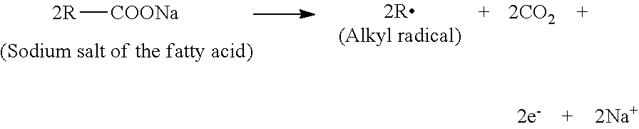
[COONa][2R].[2R(Alkyl radical)]
